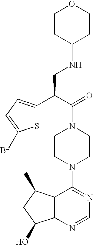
C(N1CCN(C2=NC=NC3=C2C(C)CC3O)CC1)(C(CNC1CCOCC1)C1=CC=C(Br)S1)=O
